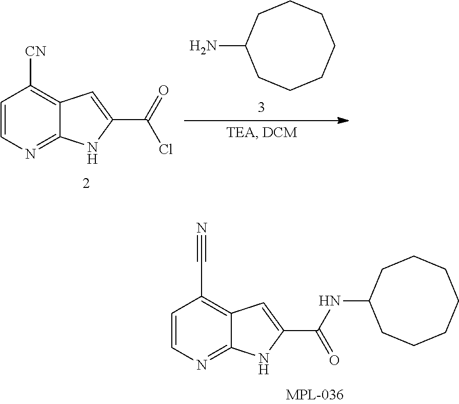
C1=CN=C2C(=C1[CN])C=C(C(=O)Cl)N2.C1(N)CCCCCCC1.C1=CN=C2C(=C1C#N)C=C(C(NC1CCCCCCC1)=O)N2
